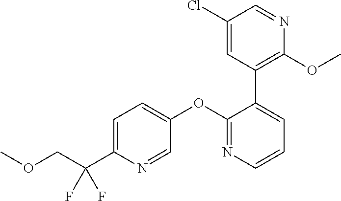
C1=C(C(COC)(F)F)N=CC(OC2=NC=CC=C2C2=C(OC)N=CC(Cl)=C2)=C1
